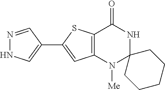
C12=C(C=C(C3=CNN=C3)S1)N([Me])C1(NC2=O)CCCCC1
